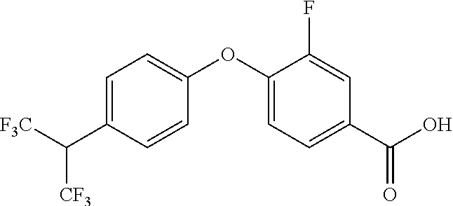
C1=C(C([F3C])[CF3])C=CC(OC2=CC=C(C(O)=O)C=C2F)=C1
